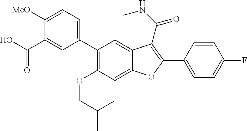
C12=CC(OCC(C)C)=C(C3=CC=C([MeO])C(C(O)=O)=C3)C=C1C(C(NC)=O)=C(C1=CC=C(F)C=C1)O2
